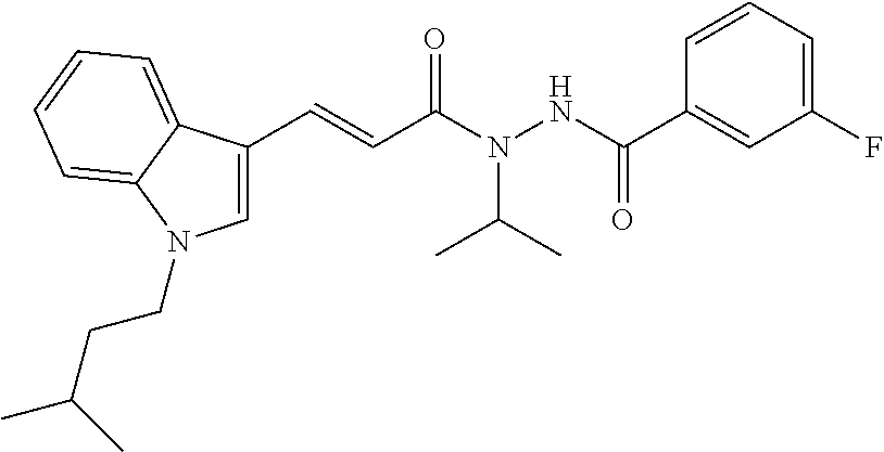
C1=C(C=CC(N(NC(C2=CC(F)=CC=C2)=O)C(C)C)=O)C2=CC=CC=C2N1CCC(C)C
